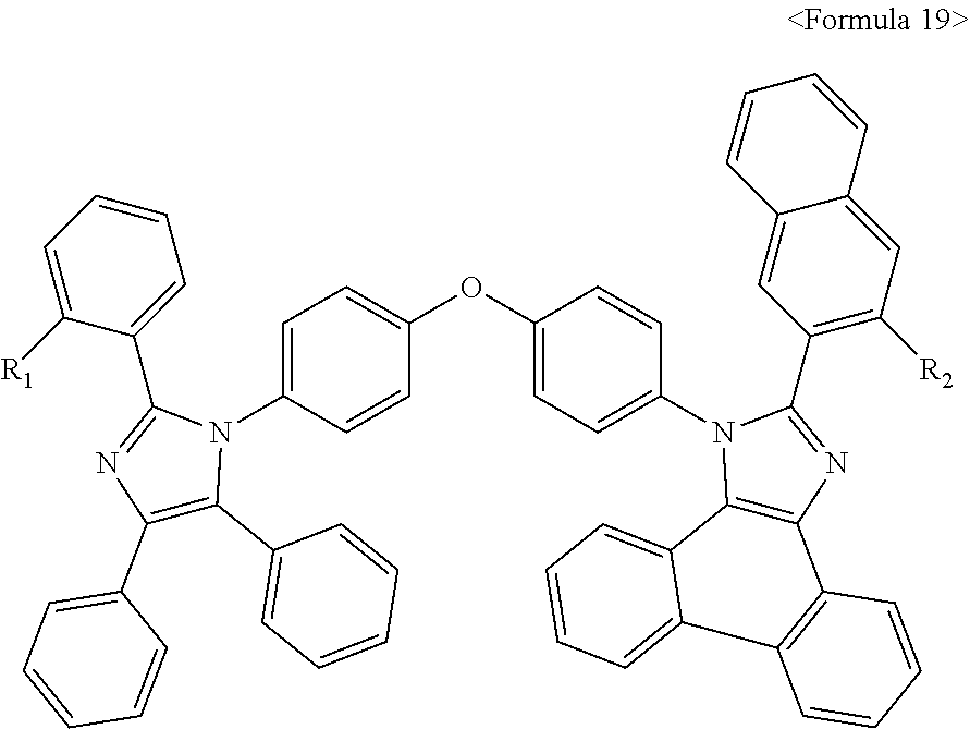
C1=C(N2C(C3=CC=CC=C3[R1])=NC(C3=CC=CC=C3)=C2C2=CC=CC=C2)C=CC(OC2=CC=C(N3C(C4=C([R2])C=C5C=CC=CC5=C4)=NC4=C3C3=CC=CC=C3C3=C4C=CC=C3)C=C2)=C1
